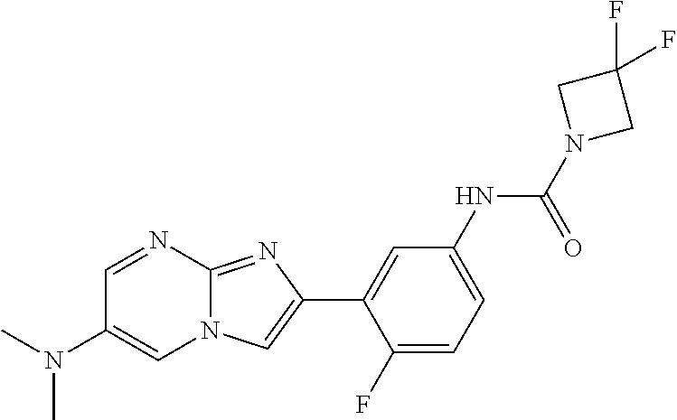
C1=NC2=NC(C3=CC(NC(N4CC(F)(F)C4)=O)=CC=C3F)=CN2C=C1N(C)C
